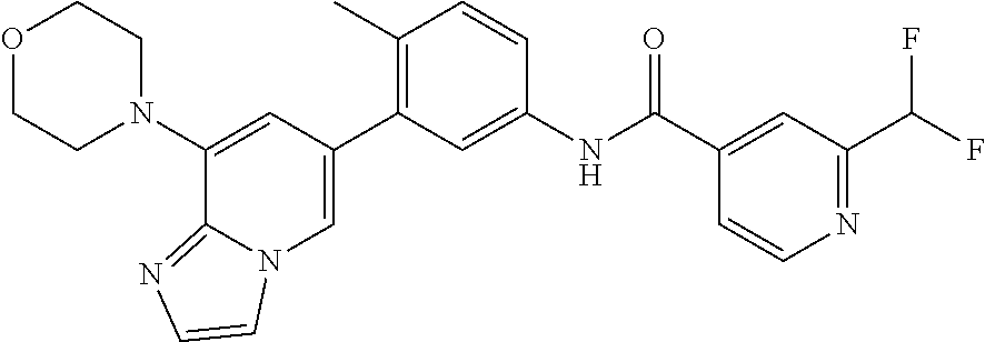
O1CCN(C2=CC(C3=C(C)C=CC(NC(C4=CC(C(F)F)=NC=C4)=O)=C3)=CN3C2=NC=C3)CC1
